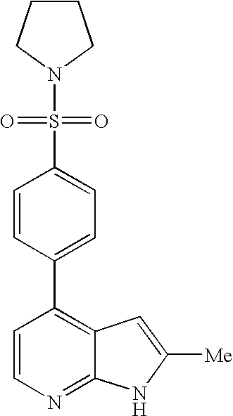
C1=CC(C2=C3C(=NC=C2)NC([Me])=C3)=CC=C1S(N1CCCC1)(=O)=O
